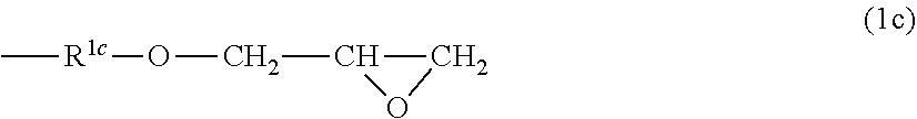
C1(CO[R1c]C)CO1
